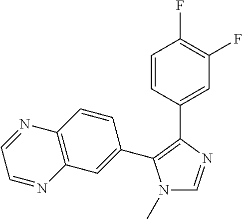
N1(C)C=NC(C2=CC(F)=C(F)C=C2)=C1C1=CC2=C(C=C1)N=CC=N2
